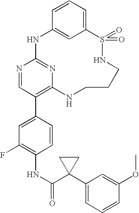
C12=CC=CC(=C1)NC1=NC(=C(C3=CC(F)=C(NC(=O)C4(C5=CC=CC(OC)=C5)CC4)C=C3)C=N1)NCCCNS2(=O)=O
